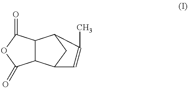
C12C(C3CC1C(C)=C3)C(=O)OC2=O
